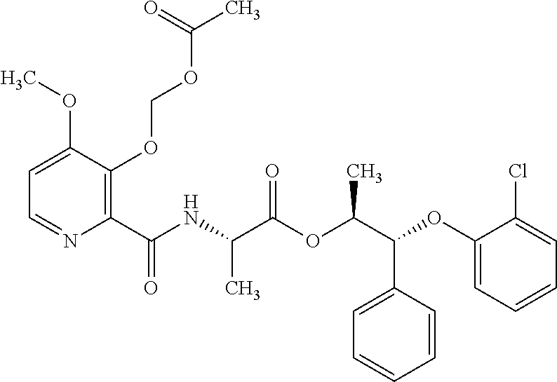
C1(C(NC(C(OC(C(C2=CC=CC=C2)OC2=CC=CC=C2Cl)C)=O)C)=O)=C(OCOC(C)=O)C(OC)=CC=N1
